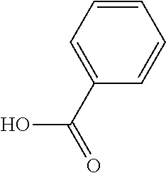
C1=CC=C(C(=O)O)C=C1
